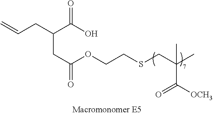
C(CC(OCCSCC(C)(C)C([OCH3])=O)=O)(C(O)=O)CC=C
